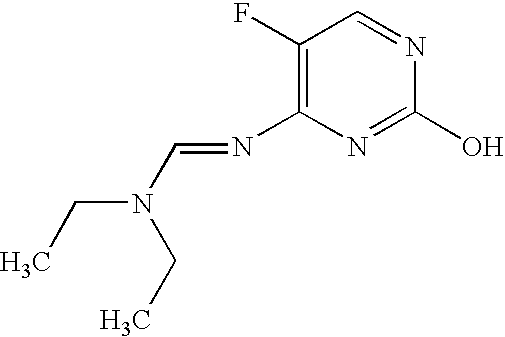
C1(F)=C(N=CN(CC)CC)N=C(O)N=C1
